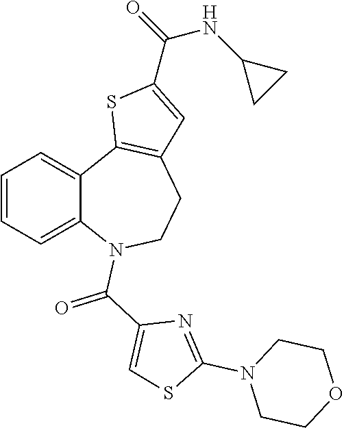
C1=CC=C2C(=C1)C1=C(CCN2C(=O)C2=CSC(N3CCOCC3)=N2)C=C(C(=O)NC2CC2)S1
